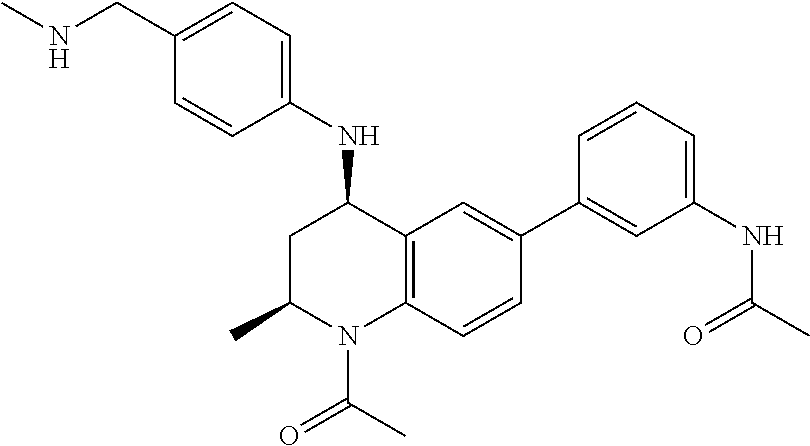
C1(CNC)=CC=C(NC2CC(C)N(C(=O)C)C3=C2C=C(C2=CC(NC(=O)C)=CC=C2)C=C3)C=C1
